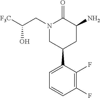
N1(CC([F3C])O)CC(C2=CC=CC(F)=C2F)CC(N)C1=O
